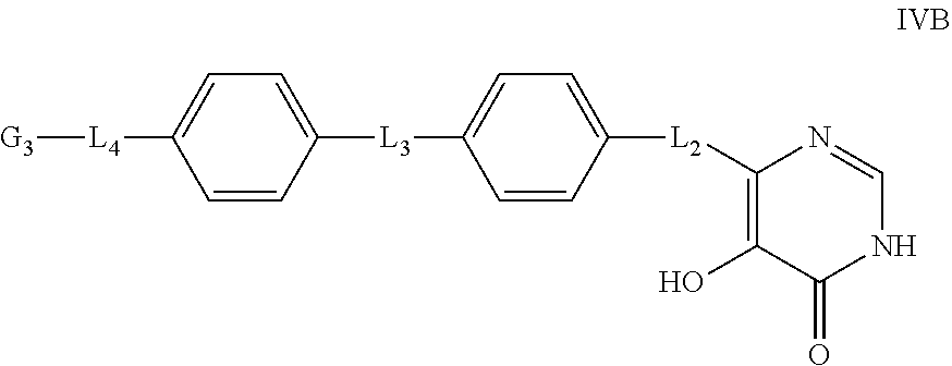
C1([L2]C2=CC=C([L3]C3=CC=C([L4][G3])C=C3)C=C2)=C(O)C(=O)NC=N1
